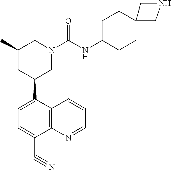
C1(C2CN(C(NC3CCC4(CC3)CNC4)=O)CC(C)C2)=CC=C(C#N)C2=C1C=CC=N2
